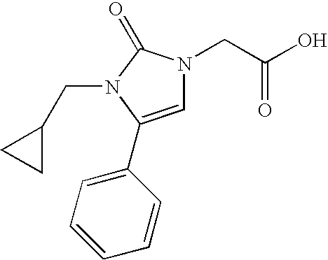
C1=C(C2=CC=CC=C2)N(CC2CC2)C(=O)N1CC(O)=O
